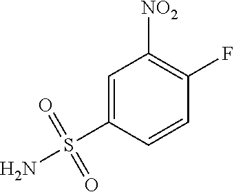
C1=C(S(N)(=O)=O)C=CC(F)=C1[NO2]
